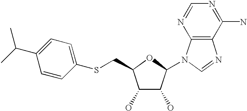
C1(O)C(O)C(N2C3=C(N=C2)C(N)=NC=N3)OC1CSC1=CC=C(C(C)C)C=C1
